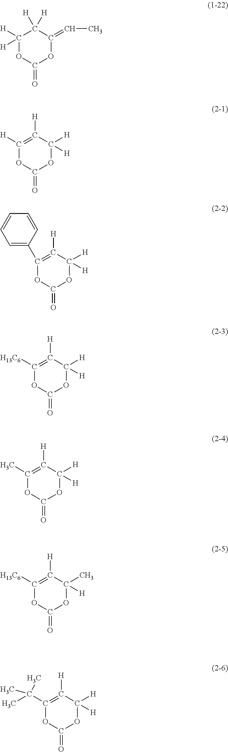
C1([H])([H])OC(=O)OC(=CC)C1([H])[H].C1([H])=C([H])C([H])([H])OC(=O)O1.C1(C2=CC=CC=C2)=C([H])C([H])([H])OC(=O)O1.C1([H13C6])=C([H])C([H])([H])OC(=O)O1.C1(C)=C([H])C([H])([H])OC(=O)O1.C1([H13C6])=C([H])C(C)([H])OC(=O)O1.C1(C(C)(C)C)=C([H])C([H])([H])OC(=O)O1
